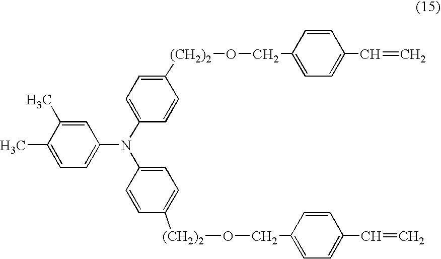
C1(C)=CC=C(N(C2=CC=C([(CH2)2]OCC3=CC=C(C=C)C=C3)C=C2)C2=CC=C([(CH2)2]OCC3=CC=C(C=C)C=C3)C=C2)C=C1C
